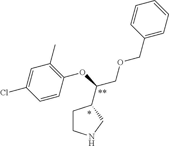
C1=CC(OC(COCC2=CC=CC=C2)C2CCNC2)=C(C)C=C1Cl
